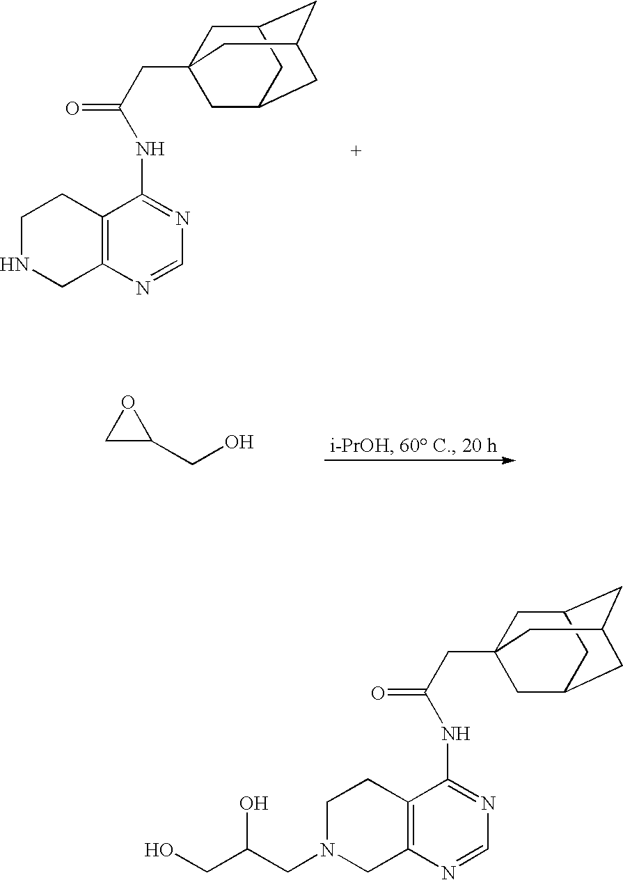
C1C(CO)O1.C12=C(N=CN=C1NC(CC13CC4CC(CC(C1)C4)C3)=O)CNCC2.C12=C(N=CN=C1NC(CC13CC4CC(CC(C1)C4)C3)=O)CN(CC(CO)O)CC2
